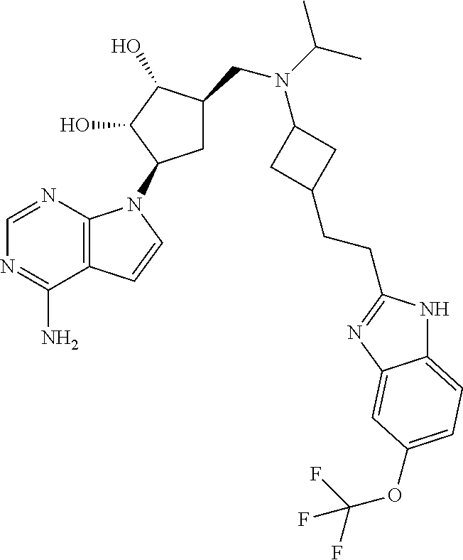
C12=CC=C(OC(F)(F)F)C=C1N=C(CCC1CC(N(CC3CC(N4C5=C(C=C4)C(N)=NC=N5)C(O)C3O)C(C)C)C1)N2
